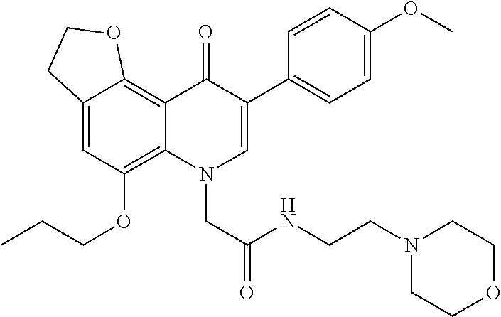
C12=CC(OCCC)=C3C(=C1OCC2)C(=O)C(C1=CC=C(OC)C=C1)=CN3CC(NCCN1CCOCC1)=O
